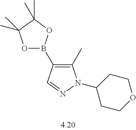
C1(C)=C(B2OC(C)(C)C(C)(C)O2)C=NN1C1CCOCC1
